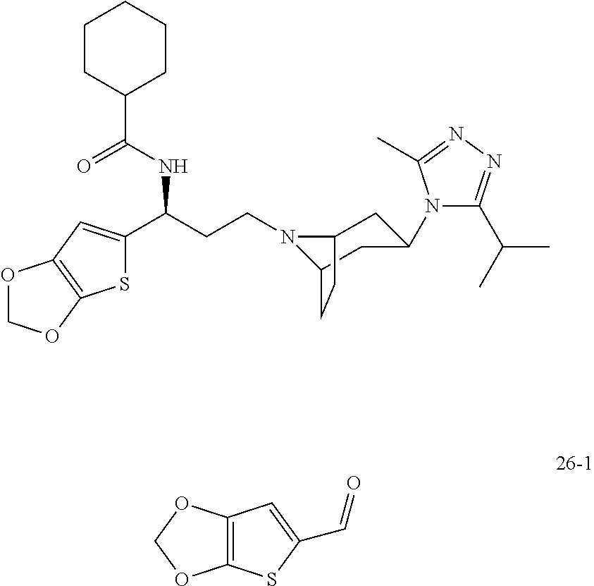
N1(CCC(C2=CC3=C(S2)OCO3)NC(C2CCCCC2)=O)C2CC(N3C(C(C)C)=NN=C3C)CC1CC2.C12=C(SC(C=O)=C1)OCO2
